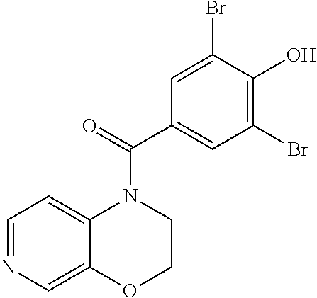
C1=NC=C2C(=C1)N(C(=O)C1=CC(Br)=C(O)C(Br)=C1)CCO2
